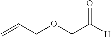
C=CCOCC([H])=O
